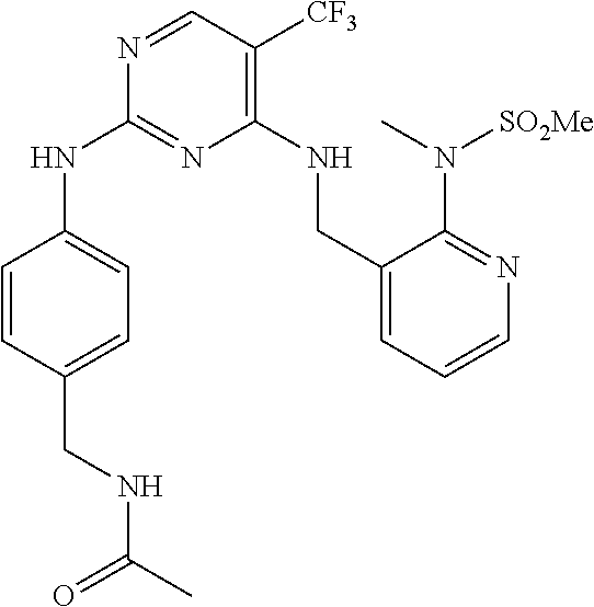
N1=CC([CF3])=C(NCC2=CC=CN=C2N(C)[SO2Me])N=C1NC1=CC=C(CNC(C)=O)C=C1
